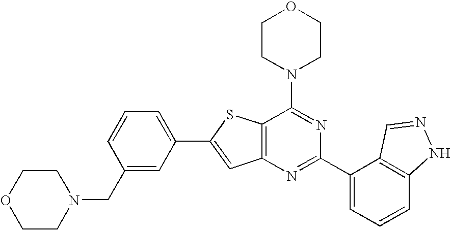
C1CN(C2=NC(C3=CC=CC4=C3C=NN4)=NC3=C2SC(C2=CC=CC(CN4CCOCC4)=C2)=C3)CCO1
